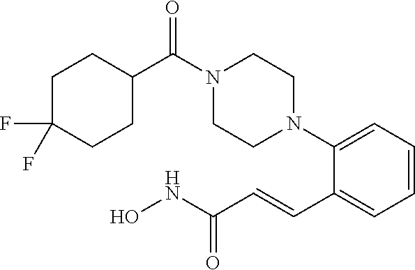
C1=CC=C(N2CCN(C(C3CCC(F)(F)CC3)=O)CC2)C(C=CC(NO)=O)=C1
